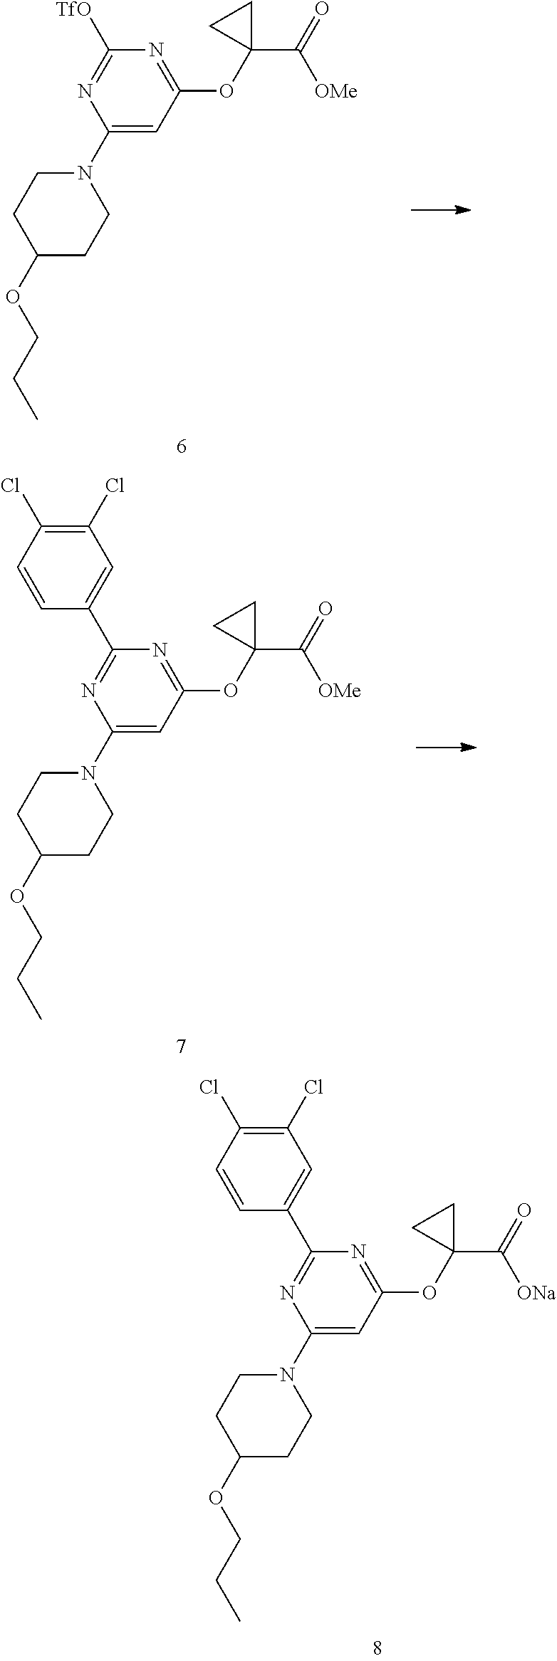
C1(N2CCC(OCCC)CC2)=CC(OC2(C(=O)[OMe])CC2)=NC([TfO])=N1.C1(N2CCC(OCCC)CC2)=CC(OC2(C(=O)[OMe])CC2)=NC(C2=CC(Cl)=C(Cl)C=C2)=N1.C1(N2CCC(OCCC)CC2)=CC(OC2(C(=O)[ONa])CC2)=NC(C2=CC(Cl)=C(Cl)C=C2)=N1
